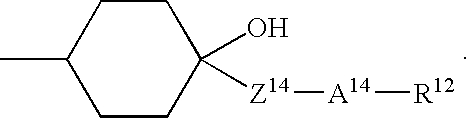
CC1CCC(O)([Z14][A14][R12])CC1
